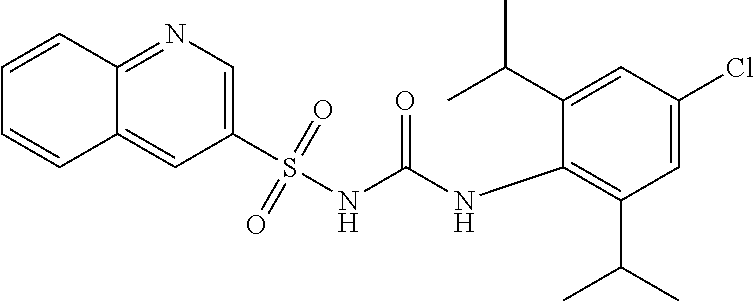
C1=C(Cl)C=C(C(C)C)C(NC(NS(C2=CN=C3C(=C2)C=CC=C3)(=O)=O)=O)=C1C(C)C
